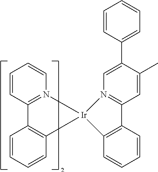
C1=CC2=N(C=C1)[Ir]1(C3=C2C=CC=C3)N2=C(C=C(C)C(C3=CC=CC=C3)=C2)C2=C1C=CC=C2
